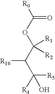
[R0]C(OC(C([R16])C([R5])([R4])O)([R1])[R2])=O
